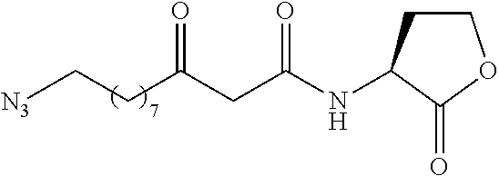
[N3]CCC(CC(NC1CCOC1=O)=O)=O
